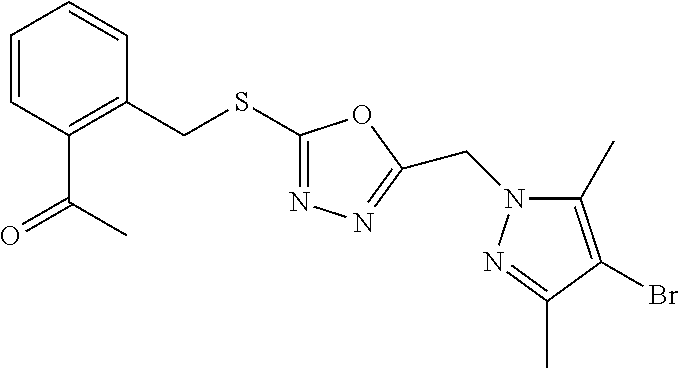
C1=CC(C(=O)C)=C(CSC2=NN=C(CN3C(C)=C(Br)C(C)=N3)O2)C=C1
